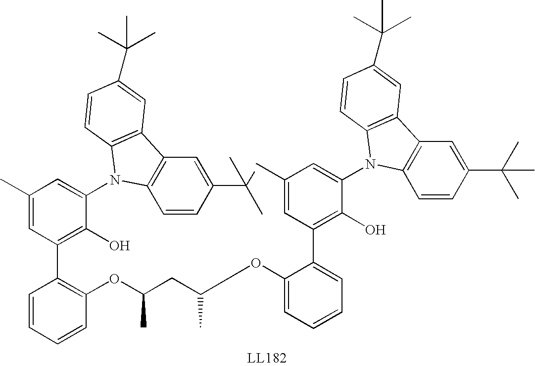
C1=CC=CC(OC(CC(C)OC2=CC=CC=C2C2=C(O)C(N3C4=C(C=C(C(C)(C)C)C=C4)C4=C3C=CC(C(C)(C)C)=C4)=CC(C)=C2)C)=C1C1=C(O)C(N2C3=C(C=C(C(C)(C)C)C=C3)C3=C2C=CC(C(C)(C)C)=C3)=CC(C)=C1
